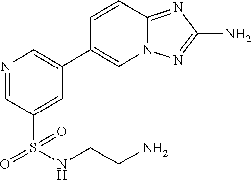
N1=CC(S(NCCN)(=O)=O)=CC(C2=CN3C(=NC(N)=N3)C=C2)=C1
